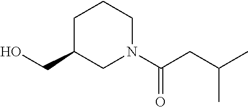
OCC1CN(C(CC(C)C)=O)CCC1
